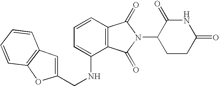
C1=CC=C(NCC2=CC3=C(O2)C=CC=C3)C2=C1C(=O)N(C1CCC(=O)NC1=O)C2=O
